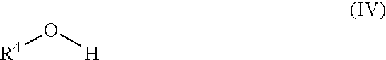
[R4]O[H]
